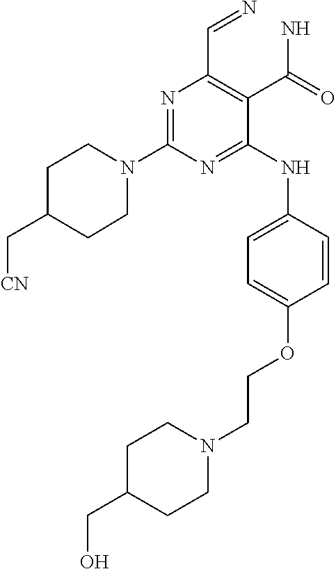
N1=C(N2CCC(C[CN])CC2)N=C(NC2=CC=C(OCCN3CCC(CO)CC3)C=C2)C(C(N)=O)=C1C=N
